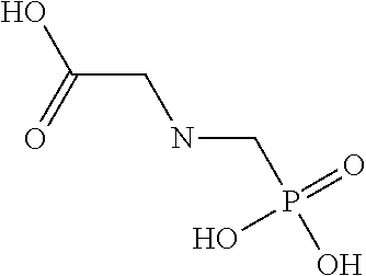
C(CNCP(=O)(O)O)(=O)O
